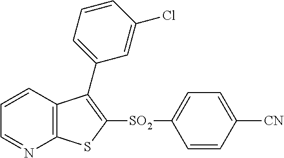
C1=CC2=C(N=C1)SC([SO2]C1=CC=C([CN])C=C1)=C2C1=CC=CC(Cl)=C1
